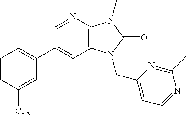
C1(C2=CC=CC([CF3])=C2)=CC2=C(N=C1)N(C)C(=O)N2CC1=CC=NC(C)=N1
